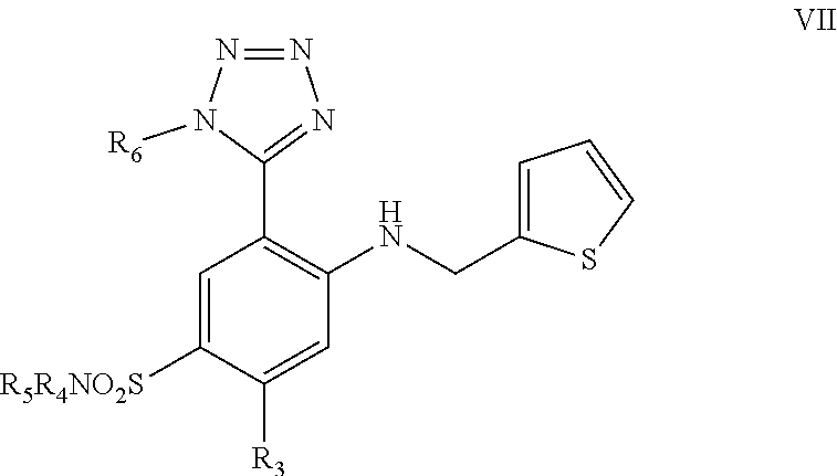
C1=C([R5R4NO2S])C([R3])=CC(NCC2=CC=CS2)=C1C1=NN=NN1[R6]
